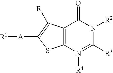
C12=C(C([R])=C([A][R1])S1)C(=O)N([R2])C([R3])=N2[R4]
